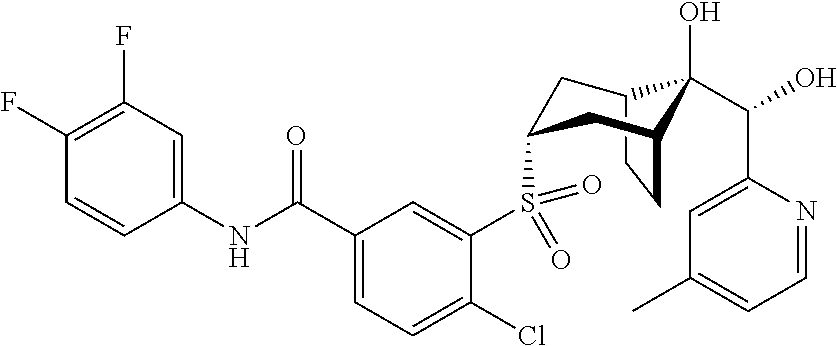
C12CCC(CC(S(C3=CC(C(NC4=CC(F)=C(F)C=C4)=O)=CC=C3Cl)(=O)=O)C1)C2(O)C(O)C1=CC(C)=CC=N1
